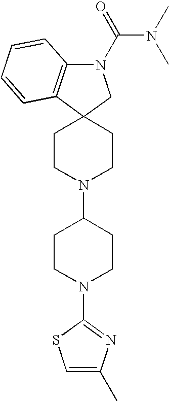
C12=C(N(C(N(C)C)=O)CC13CCN(C1CCN(C4=NC(C)=CS4)CC1)CC3)C=CC=C2
